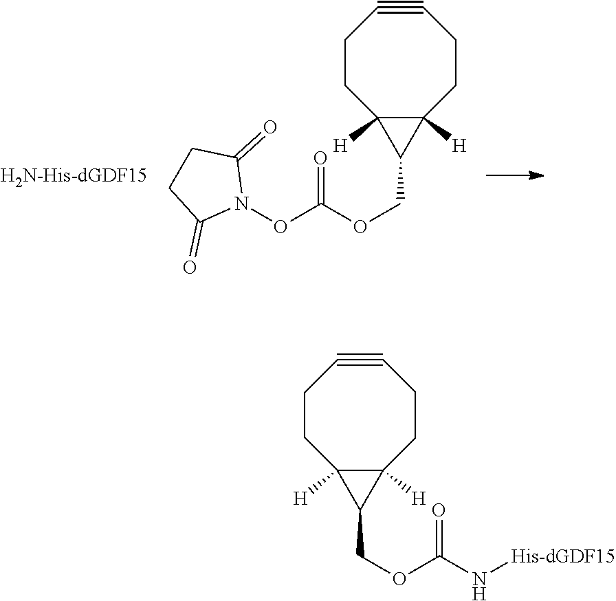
C1CC2([H])C([H])(CCC#C1)C2COC(ON1C(=O)CCC1=O)=O.C1CC2([H])C([H])(CCC#C1)C2COC(N[His-dGDF15])=O
